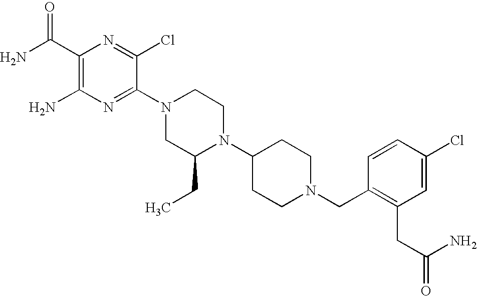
C1(C(N)=O)=C(N)N=C(N2CC(CC)N(C3CCN(CC4=C(CC(=O)N)C=C(Cl)C=C4)CC3)CC2)C(Cl)=N1
